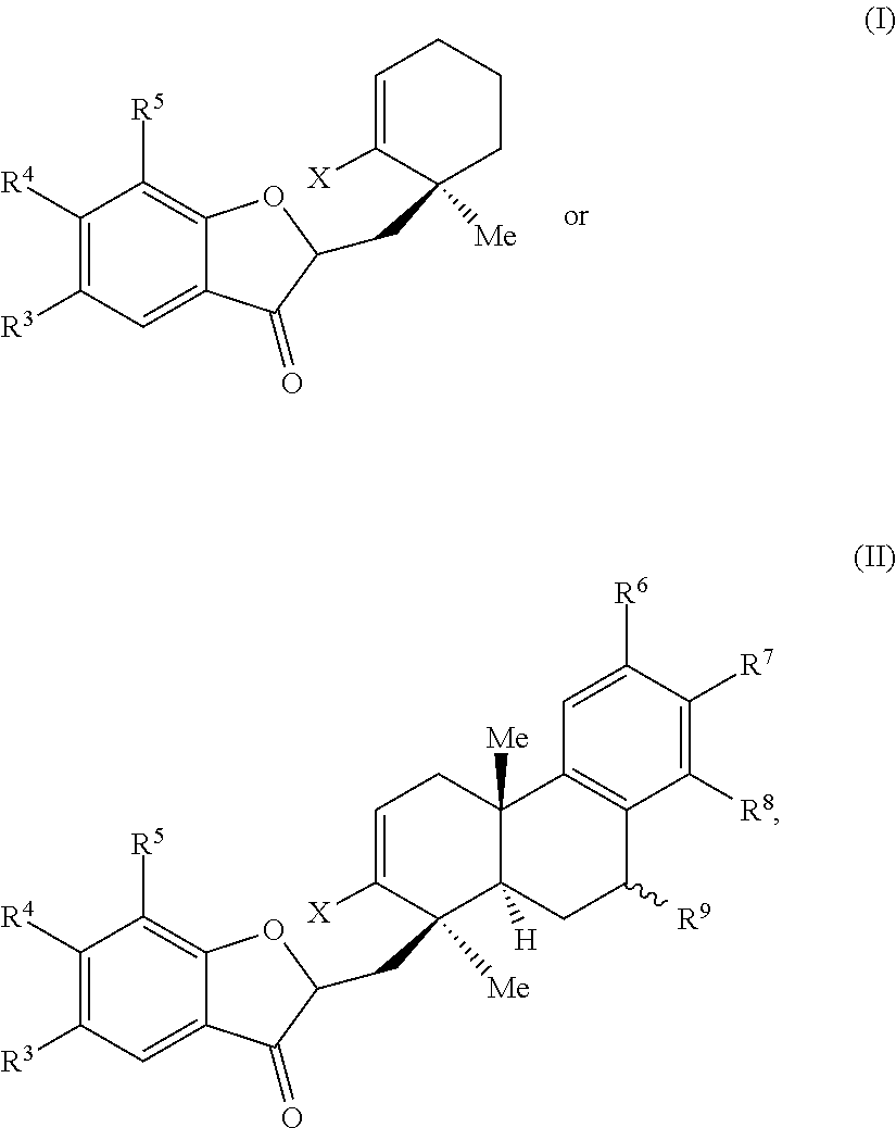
C1([R4])=C([R3])C=C2C(=C1[R5])OC(CC1([Me])CCCC=C1[X])C2=O.C1([R4])=C([R3])C=C2C(=C1[R5])OC(CC1([Me])C3([H])C([Me])(CC=C1[X])C1=C(C([R9])C3)C([R8])=C([R7])C([R6])=C1)C2=O
